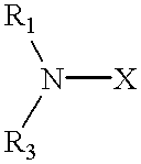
[R1]N([R3])[X]
